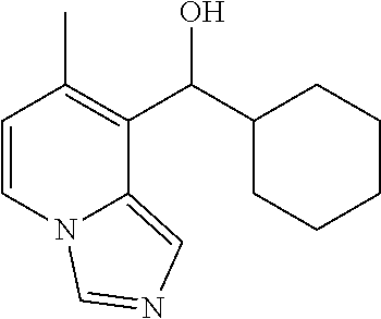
C1=CN2C(=CN=C2)C(C(C2CCCCC2)O)=C1C
